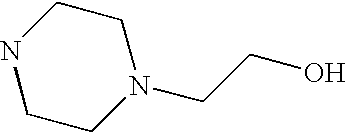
N1CCN(CCO)CC1
